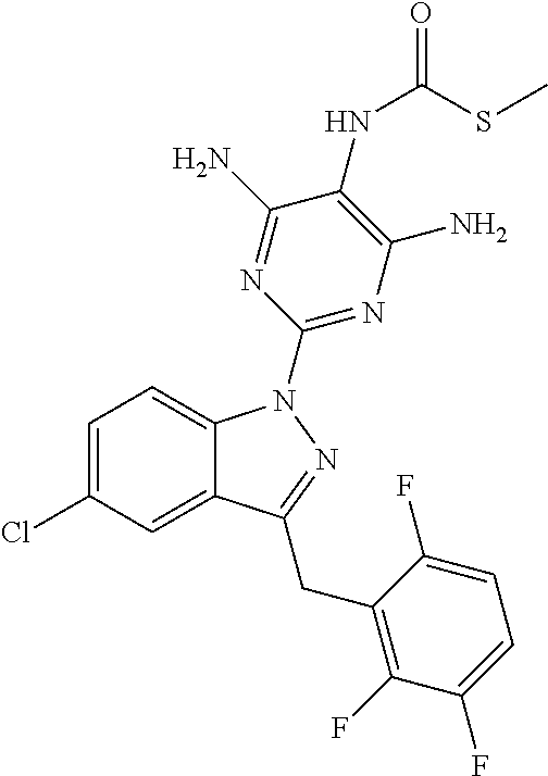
C1=C(Cl)C=C2C(=C1)N(C1=NC(N)=C(NC(SC)=O)C(N)=N1)N=C2CC1=C(F)C(F)=CC=C1F
